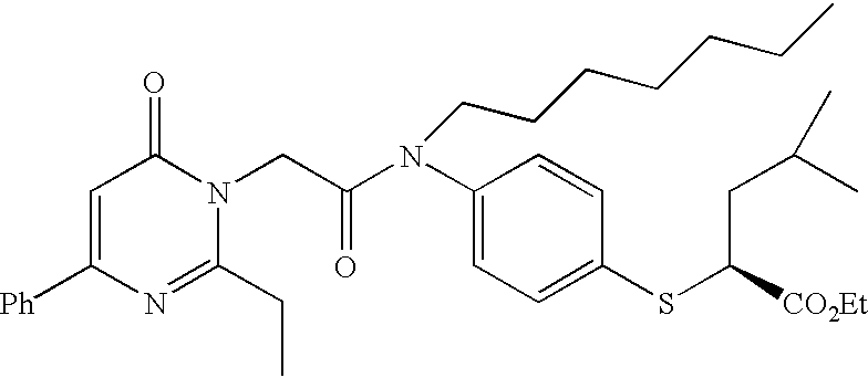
C1=C([Ph])N=C(CC)N(CC(N(C2=CC=C(SC([CO2Et])CC(C)C)C=C2)CCCCCCC)=O)C1=O
